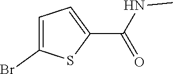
C1=C(Br)SC(C(NC)=O)=C1
